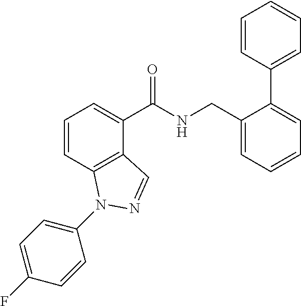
C1=CC2=C(C(C(NCC3=CC=CC=C3C3=CC=CC=C3)=O)=C1)C=NN2C1=CC=C(F)C=C1
